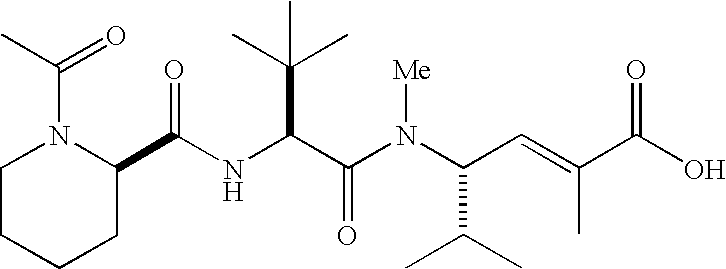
C(NC(C(N(C(C=C(C(O)=O)C)C(C)C)[Me])=O)C(C)(C)C)(=O)C1N(C(C)=O)CCCC1
